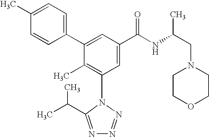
C1(C2=CC(C(NC(CN3CCOCC3)C)=O)=CC(N3C(C(C)C)=NN=N3)=C2C)=CC=C(C)C=C1
